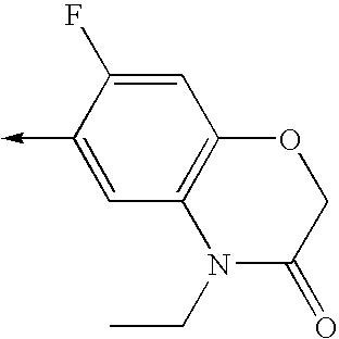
C1(->C)=CC2=C(C=C1F)OCC(=O)N2CC
